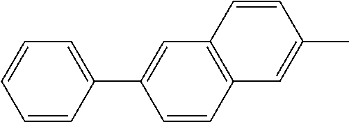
C1=CC2=C(C=C1C1=CC=CC=C1)C=CC(C)=C2
